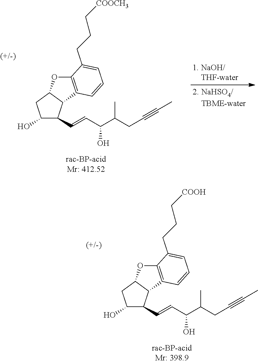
C1(O)C(C=CC(C(CC#CC)C)O)C2C(C1)OC1=C2C=CC=C1CCC[COOCH3].C1(O)C(C=CC(C(CC#CC)C)O)C2C(C1)OC1=C2C=CC=C1CCC[COOH]
